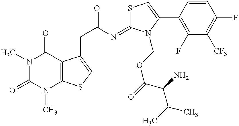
N1(C)C(=O)N(C)C2=C(C1=O)C(CC(=O)N=C1SC=C(C3=C(F)C([CF3])=C(F)C=C3)N1COC(=O)C(C(C)C)N)=CS2
